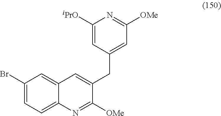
C1(Br)=CC=C2C(=C1)C=C(CC1=CC([OMe])=NC([iPrO])=C1)C([OMe])=N2
